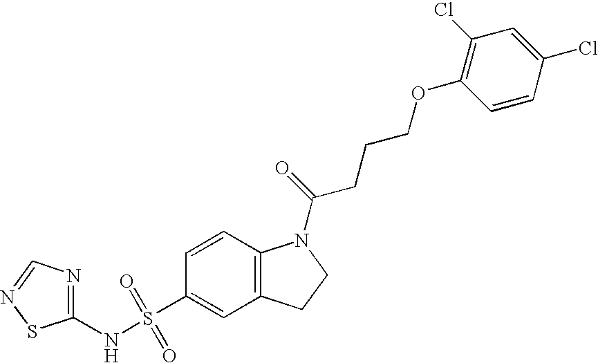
C1(NS(C2=CC3=C(C=C2)N(C(=O)CCCOC2=C(Cl)C=C(Cl)C=C2)CC3)(=O)=O)=NC=NS1
